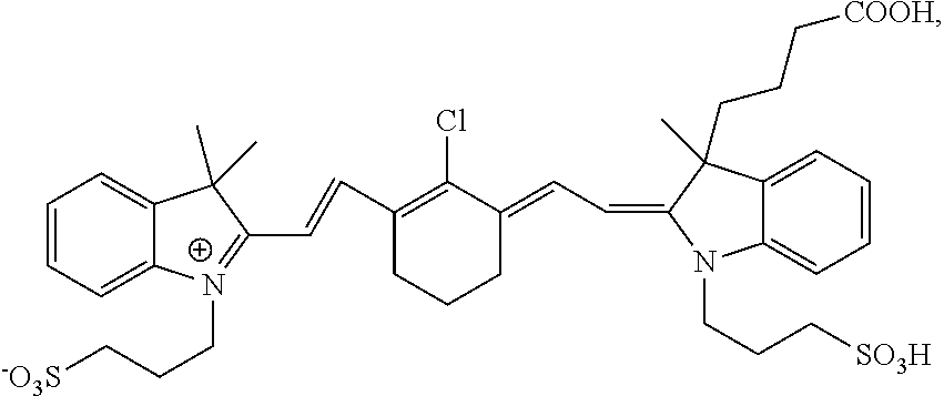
C1=CC=C2C(=C1)N(CCC[SO3H])C(=CC=C1C(Cl)=C(C=CC3=[N+](CCC[-O3S])C4=CC=CC=C4C3(C)C)CCC1)C2(CCC[COOH])C
